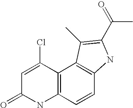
C12=C(C=CC3=C1C(C)=C(C(=O)C)N3)NC(=O)C=C2Cl
